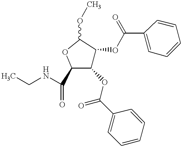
C1(OC(C2=CC=CC=C2)=O)C(OC(C2=CC=CC=C2)=O)C(OC)OC1C(NCC)=O
